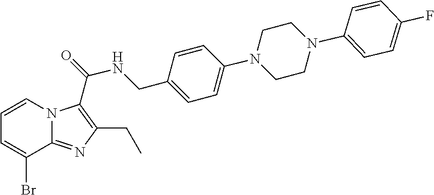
N12C(=NC(CC)=C1C(=O)NCC1=CC=C(N3CCN(C4=CC=C(F)C=C4)CC3)C=C1)C(Br)=CC=C2
